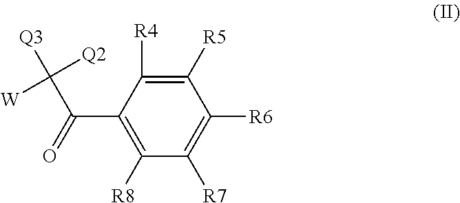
[W]C([Q2])(C(=O)C1=C([R8])C([R7])=C([R6])C([R5])=C1[R4])[Q3]
